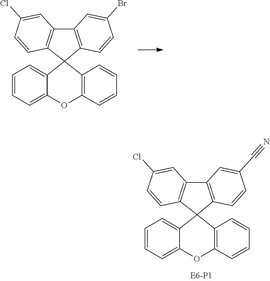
C12=C(C=CC(C#N)=C1)C1(C3=C2C=C(Cl)C=C3)C2=CC=CC=C2OC2=C1C=CC=C2.C12=C(C=CC(Br)=C1)C1(C3=C2C=C(Cl)C=C3)C2=CC=CC=C2OC2=C1C=CC=C2
